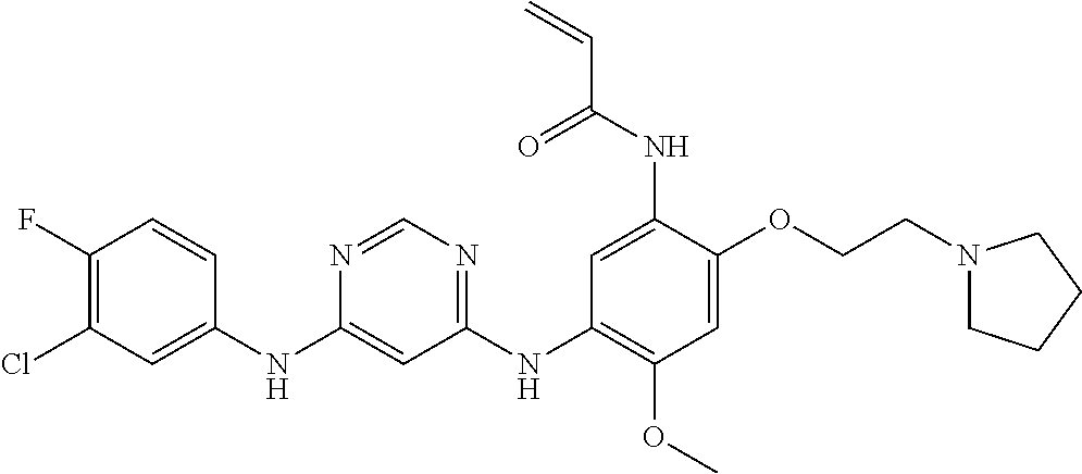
C1(NC2=CC(Cl)=C(F)C=C2)=CC(NC2=C(OC)C=C(OCCN3CCCC3)C(NC(C=C)=O)=C2)=NC=N1
